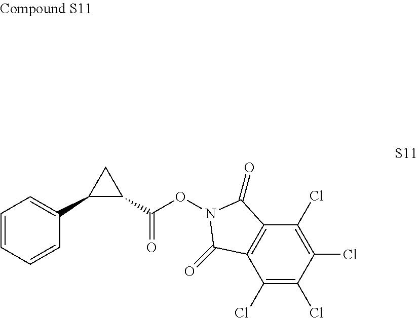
C1(Cl)=C(Cl)C(Cl)=C(Cl)C2=C1C(=O)N(OC(C1CC1C1=CC=CC=C1)=O)C2=O
